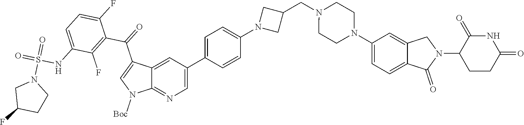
C1=C(C2=CN=C3C(=C2)C(C(=O)C2=C(F)C(NS(=O)(=O)N4CC(F)CC4)=CC=C2F)=CN3[Boc])C=CC(N2CC(CN3CCN(C4=CC=C5C(=C4)CN(C4CCC(=O)NC4=O)C5=O)CC3)C2)=C1
